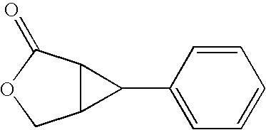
C12C(C(=O)OC1)C2C1=CC=CC=C1
